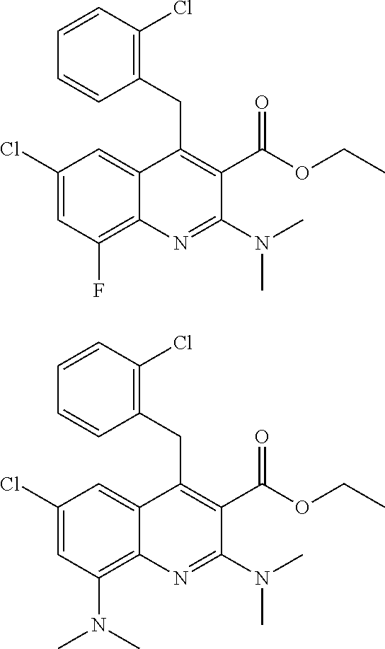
C1(CC2=C(C(OCC)=O)C(N(C)C)=NC3=C(F)C=C(Cl)C=C23)=C(Cl)C=CC=C1.C1(CC2=C(C(OCC)=O)C(N(C)C)=NC3=C(N(C)C)C=C(Cl)C=C23)=C(Cl)C=CC=C1
